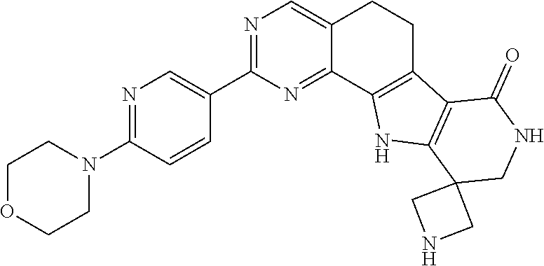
N1=C(N2CCOCC2)C=CC(C2=NC=C3C(=N2)C2=C(CC3)C3=C(N2)C2(CNC3=O)CNC2)=C1
